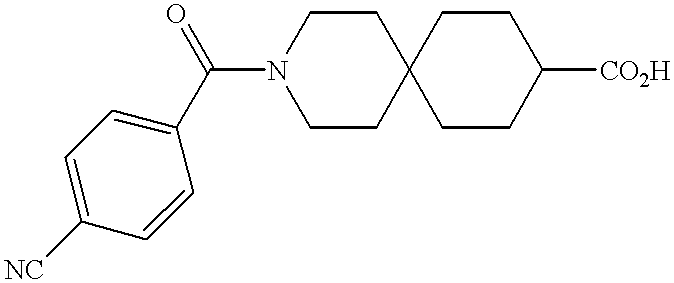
N1(C(C2=CC=C([NC])C=C2)=O)CCC2(CC1)CCC([CO2H])CC2
